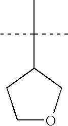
C1(C(C)(C)C)CCOC1
